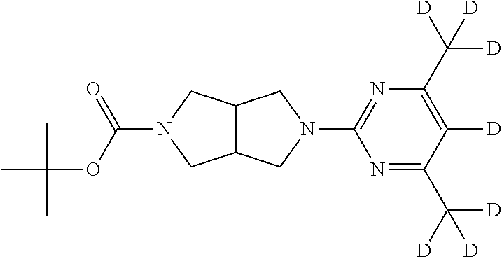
C1(C([D])([D])[D])=NC(N2CC3C(C2)CN(C(OC(C)(C)C)=O)C3)=NC(C([D])([D])[D])=C1[D]
